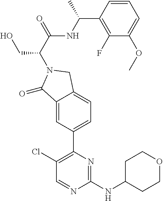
C1(Cl)=C(C2=CC=C3C(=C2)C(=O)N(C(C(=O)NC(C2=C(F)C(OC)=CC=C2)C)CO)C3)N=C(NC2CCOCC2)N=C1
